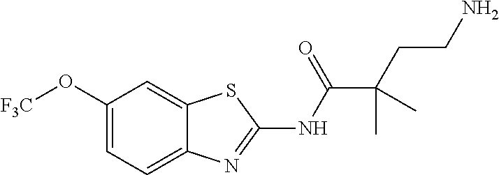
C1(O[F3C])=CC=C2C(=C1)SC(NC(C(CCN)(C)C)=O)=N2
